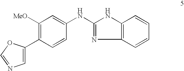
C1([MeO])=C(C2=CN=CO2)C=CC(NC2=NC3=C(N2)C=CC=C3)=C1
